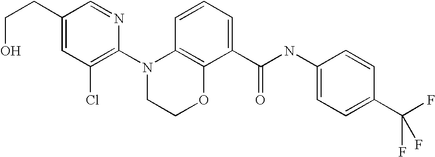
C1(N2CCOC3=C2C=CC=C3C(NC2=CC=C(C(F)(F)F)C=C2)=O)=C(Cl)C=C(CCO)C=N1
